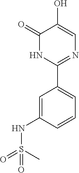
C1(C2=CC=CC(NS(=O)(C)=O)=C2)=NC=C(O)C(=O)N1
